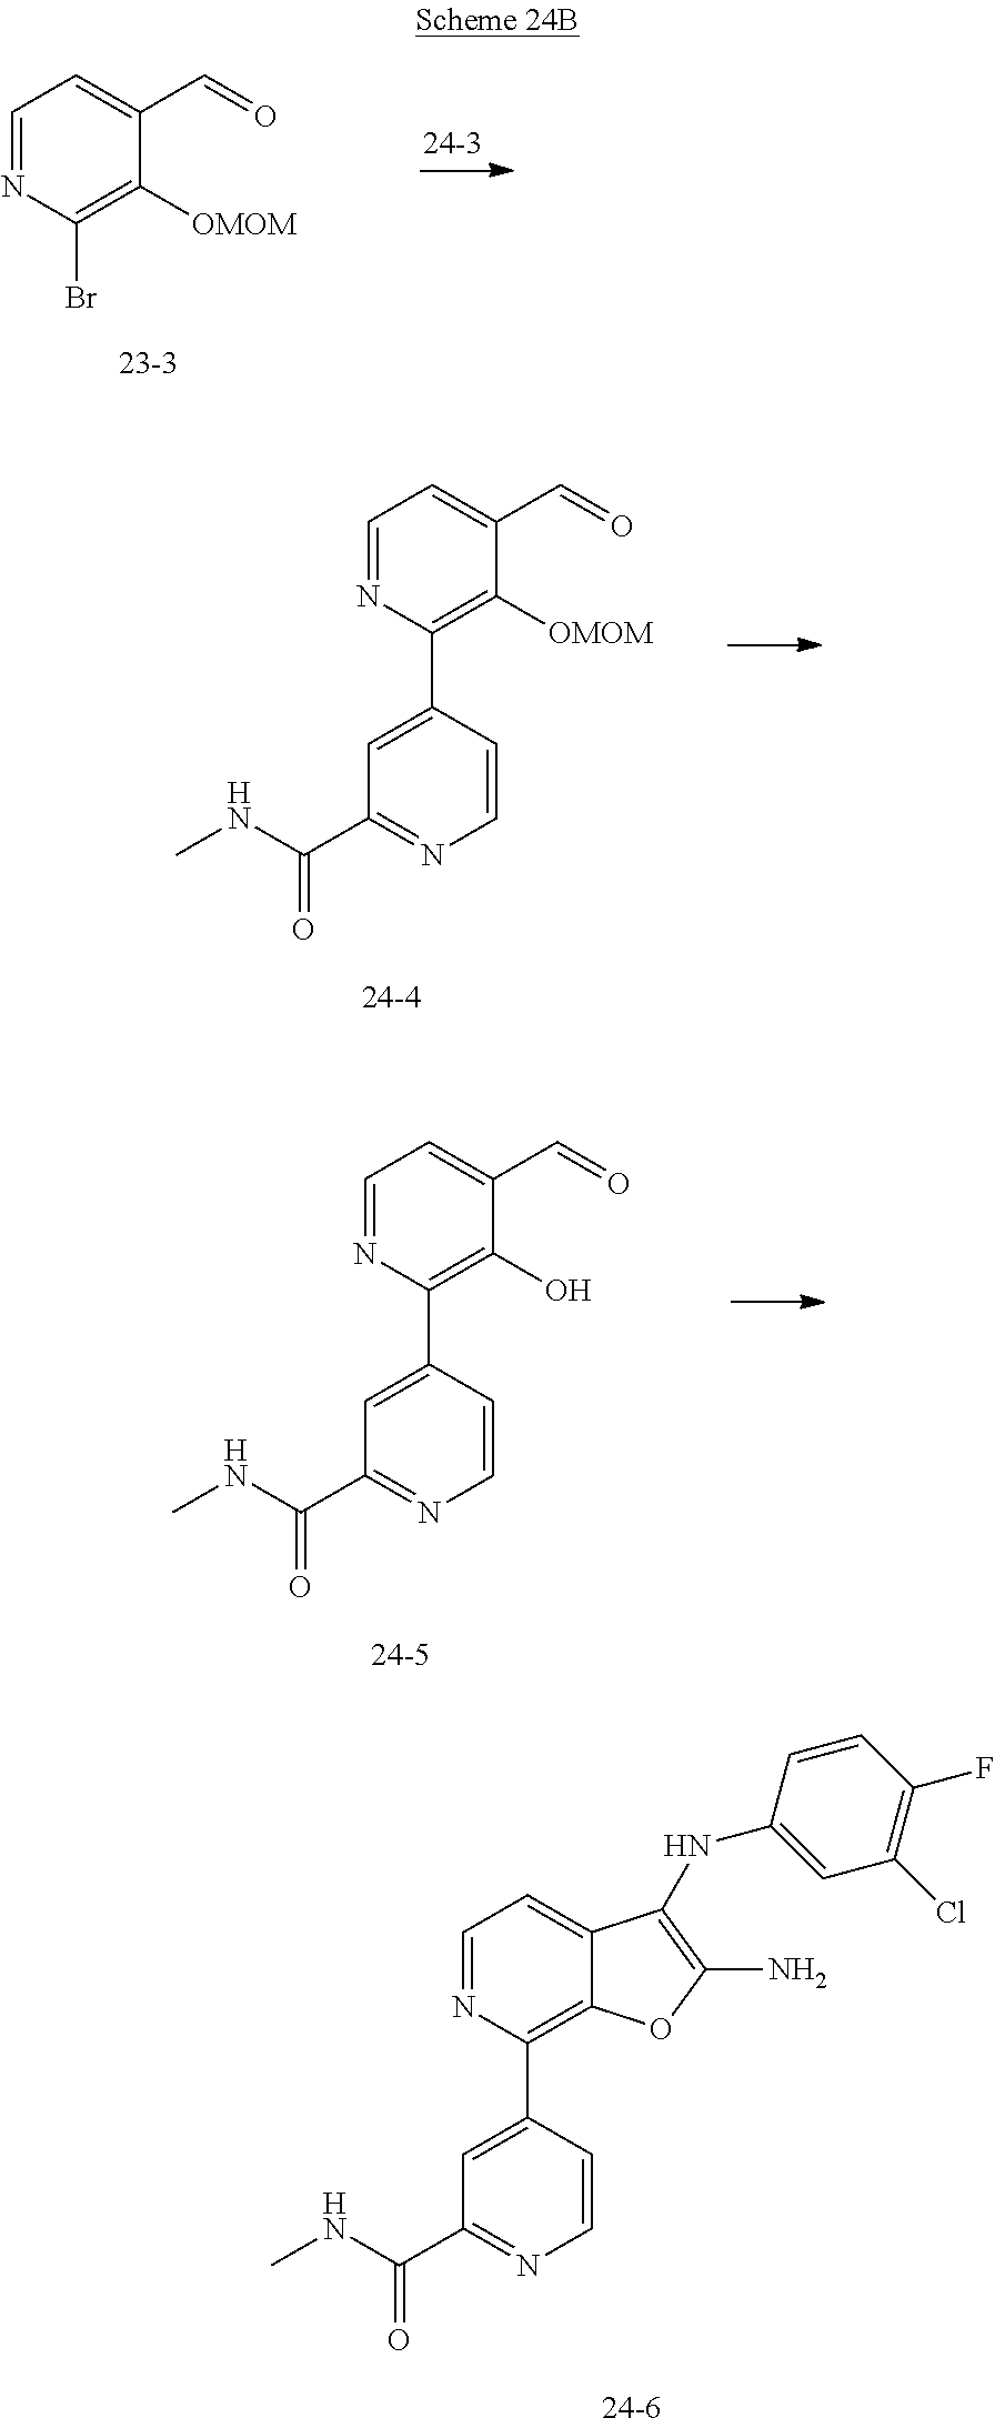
C1=NC(Br)=C([OMOM])C(C=O)=C1.[23-3].C1=NC(C2=CC(C(NC)=O)=NC=C2)=C([OMOM])C(C=O)=C1.[24-4].C1=NC(C2=CC(C(NC)=O)=NC=C2)=C(O)C(C=O)=C1.[24-5].[24-6].C1=NC(C2=CC(C(NC)=O)=NC=C2)=C2C(=C1)C(NC1=CC(Cl)=C(F)C=C1)=C(N)O2
